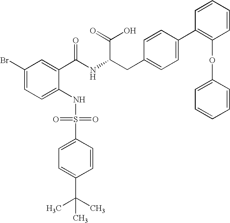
C1(Br)=CC=C(NS(C2=CC=C(C(C)(C)C)C=C2)(=O)=O)C(C(NC(CC2=CC=C(C3=C(OC4=CC=CC=C4)C=CC=C3)C=C2)C(=O)O)=O)=C1
